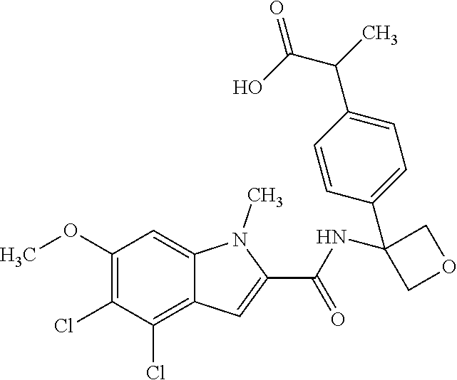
C1(OC)=C(Cl)C(Cl)=C2C(=C1)N(C)C(C(=O)NC1(C3=CC=C(C(C)C(O)=O)C=C3)COC1)=C2
